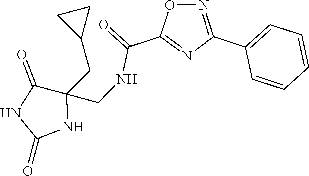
O1N=C(C2=CC=CC=C2)N=C1C(=O)NCC1(CC2CC2)C(=O)NC(=O)N1
